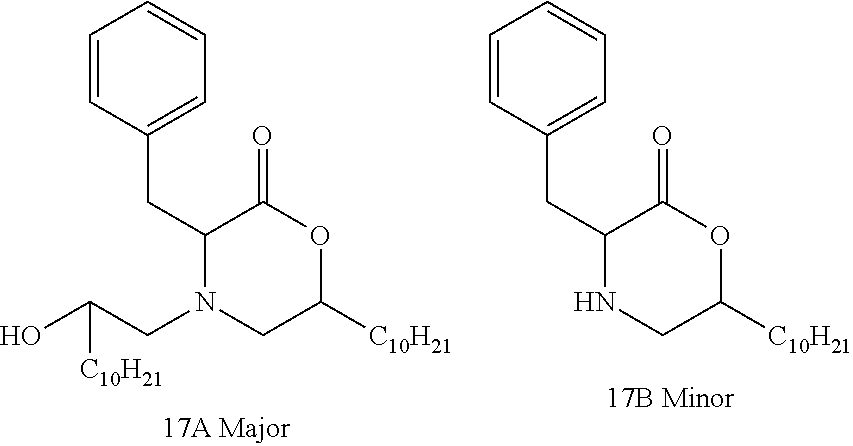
OC(CN1CC([C10H21])OC(=O)C1CC1=CC=CC=C1)[C10H21].N1CC([C10H21])OC(=O)C1CC1=CC=CC=C1
